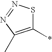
C1(*)=C(C)N=NS1
